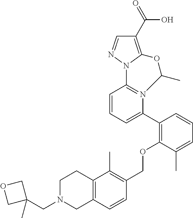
C1=CC=C(C2=C(OCC3=C(C)C4=C(C=C3)CN(CC3(C)COC3)CC4)C(C)=CC=C2)N2=C1N1N=CC(C(=O)O)=C1OC2C
